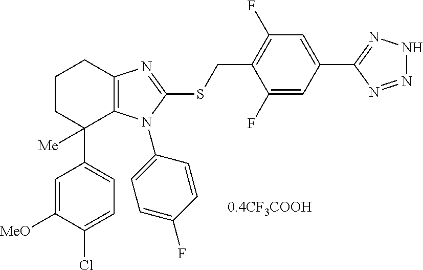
C1CC(C2=CC=C(Cl)C([MeO])=C2)([Me])C2=C(C1)N=C(SCC1=C(F)C=C(C3=NNN=N3)C=C1F)N2C1=CC=C(F)C=C1
